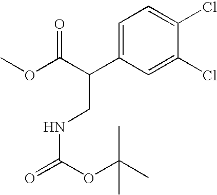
C1=C(C(C(OC)=O)CNC(=O)OC(C)(C)C)C=C(Cl)C(Cl)=C1
